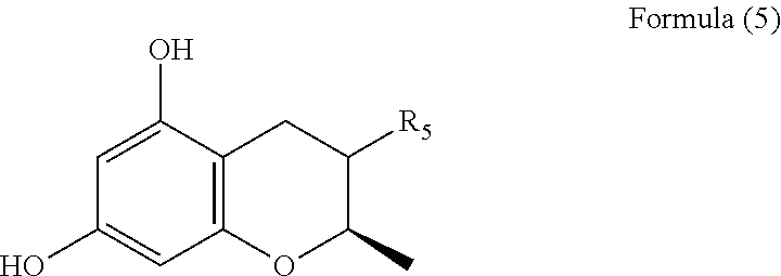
C12=C(C(O)=CC(O)=C1)CC([R5])C(C)O2
